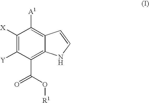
C1([X])=C([Y])C(C(O[R1])=O)=C2C(=C1[A1])C=CN2
